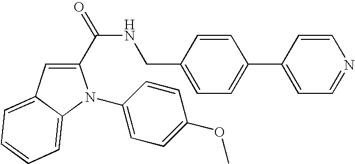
C(C1=CC=C(C2=CC=NC=C2)C=C1)NC(=O)C1=CC2=CC=CC=C2N1C1=CC=C(OC)C=C1
